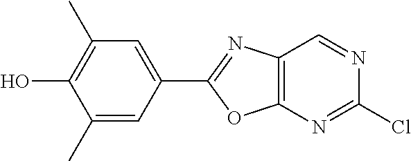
C1(C)=C(O)C(C)=CC(C2=NC3=C(O2)N=C(Cl)N=C3)=C1
